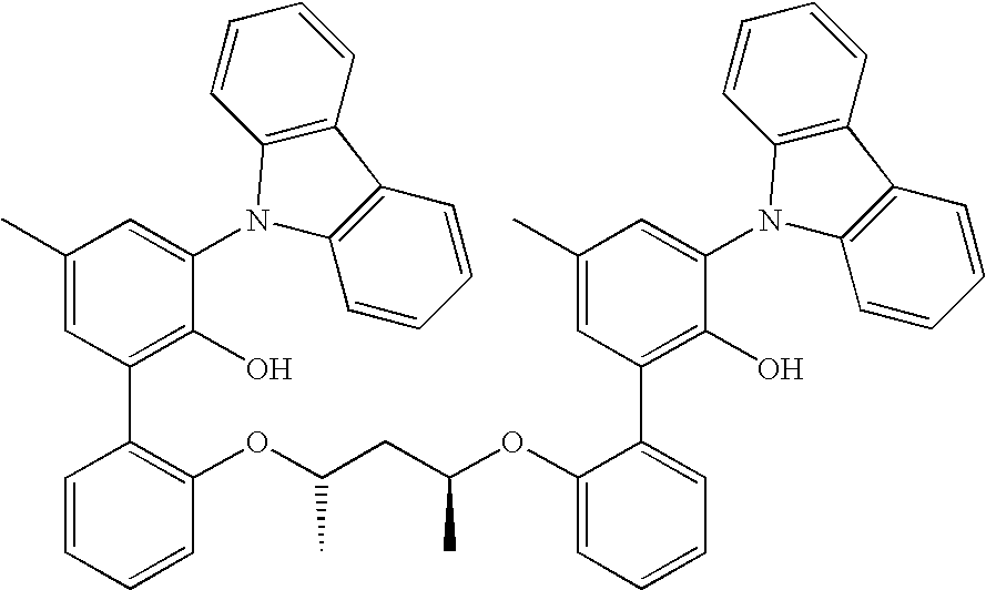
C1(C)=CC(C2=C(OC(CC(OC3=CC=CC=C3C3=C(O)C(N4C5=C(C6=C4C=CC=C6)C=CC=C5)=CC(C)=C3)C)C)C=CC=C2)=C(O)C(N2C3=C(C4=C2C=CC=C4)C=CC=C3)=C1
